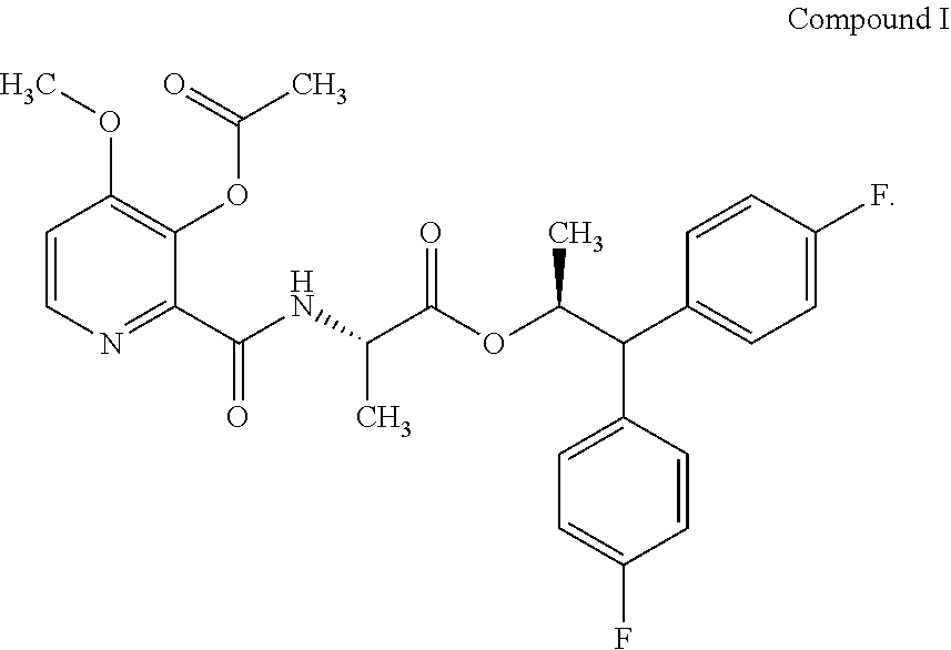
C1=CN=C(C(NC(C(OC(C(C2=CC=C(F)C=C2)C2=CC=C(F)C=C2)C)=O)C)=O)C(OC(C)=O)=C1OC
